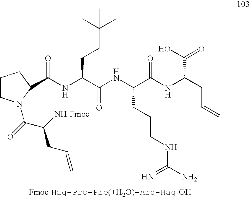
C(NC(C(NC(C(NC(CC=C)C(O)=O)=O)CCCNC(N)=N)=O)CCC(C)(C)C)(=O)C1CCCN1C(C([NH-Fmoc])CC=C)=O
